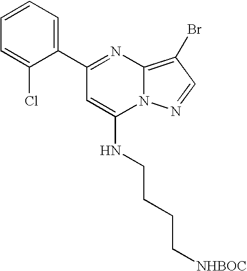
C1(C2=CC=CC=C2Cl)=NC2=C(Br)C=NN2C(NCCCC[NHBOC])=C1
